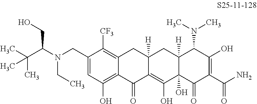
C1=C(CN(C(C(C)(C)C)CO)CC)C([CF3])=C2C(=C1O)C(=O)C1=C(O)C3(O)C([H])(CC1([H])C2)C(N(C)C)C(O)=C(C(N)=O)C3=O
